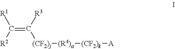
C(=C([R3])[(CF2)j][(R4)a][(CF2)k][A])([R1])[R2]
